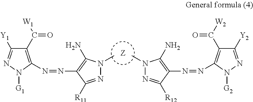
C1(C([W1])=O)=C(N=NC2=C(N)N(C)N=C2[R11])N([G1])N=C1[Y1].CN1N=C([R12])C(N=NC2=C(C([W2])=O)C([Y2])=NN2[G2])=C1N
